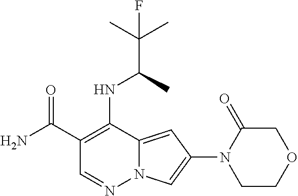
C1(C(N)=O)=C(NC(C(C)(C)F)C)C2=CC(N3CCOCC3=O)=CN2N=C1
